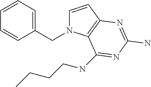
C1=CC2=C(N1CC1=CC=CC=C1)C(NCCCC)=NC(N)=N2
